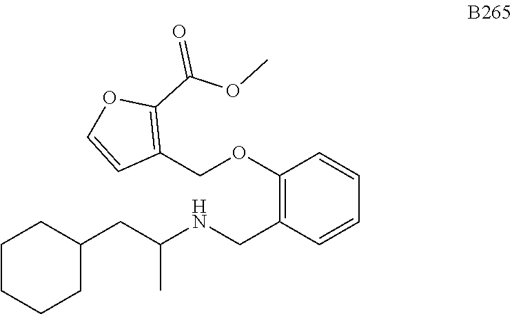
C1CCCC(CC(NCC2=C(OCC3=C(C(OC)=O)OC=C3)C=CC=C2)C)C1
